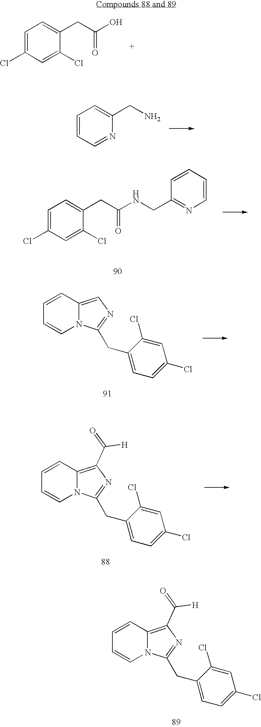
C1=C(Cl)C=C(Cl)C(CC(=O)O)=C1.C1=CC=NC(CN)=C1.C1=C(Cl)C=C(Cl)C(CC(NCC2=NC=CC=C2)=O)=C1.N12C(=CN=C1CC1=CC=C(Cl)C=C1Cl)C=CC=C2.N12C(=C(C([H])=O)N=C1CC1=CC=C(Cl)C=C1Cl)C=CC=C2.N12C(=C(C([H])=O)N=C1CC1=CC=C(Cl)C=C1Cl)C=CC=C2
